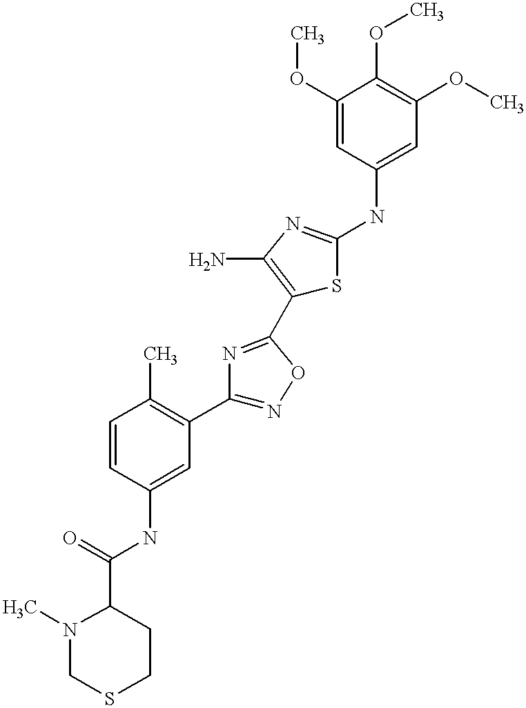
C1(C(=O)NC2=CC(C3=NOC(C4=C(N)N=C(NC5=CC(OC)=C(OC)C(OC)=C5)S4)=N3)=C(C)C=C2)N(C)CSCC1
